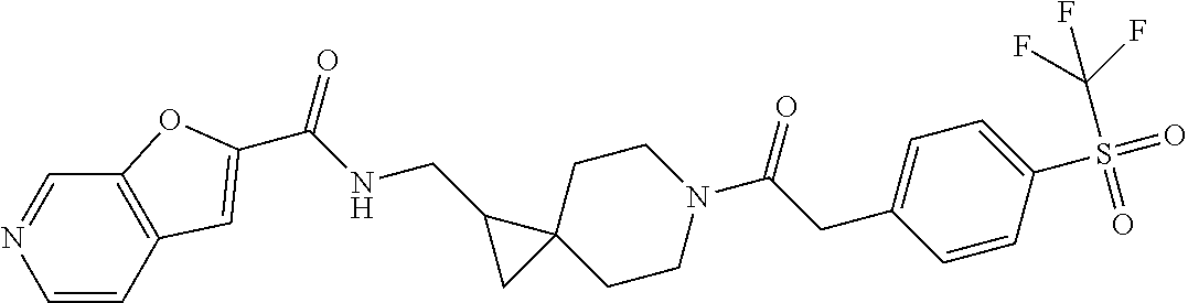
N1=CC2=C(C=C1)C=C(C(NCC1CC13CCN(C(CC1=CC=C(S(=O)(C(F)(F)F)=O)C=C1)=O)CC3)=O)O2
